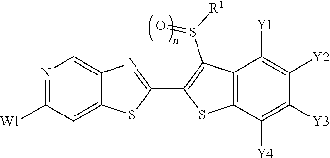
C12=CC([W1])=NC=C1N=C(C1=C(S(=O)[R1])C3=C(S1)C([Y4])=C([Y3])C([Y2])=C3[Y1])S2
